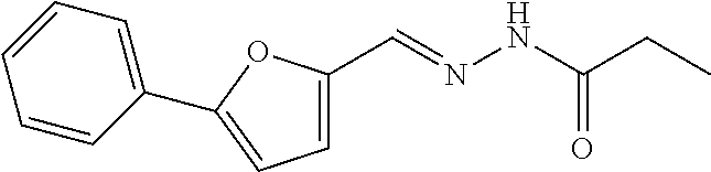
C1(C=NNC(CC)=O)=CC=C(C2=CC=CC=C2)O1
